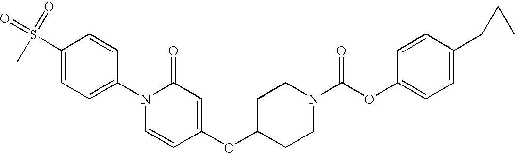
C1(S(=O)(=O)C)=CC=C(N2C=CC(OC3CCN(C(OC4=CC=C(C5CC5)C=C4)=O)CC3)=CC2=O)C=C1
